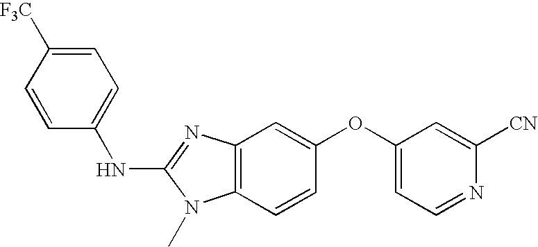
C12=C(C=CC(OC3=CC=NC([CN])=C3)=C1)N(C)C(NC1=CC=C([F3C])C=C1)=N2
